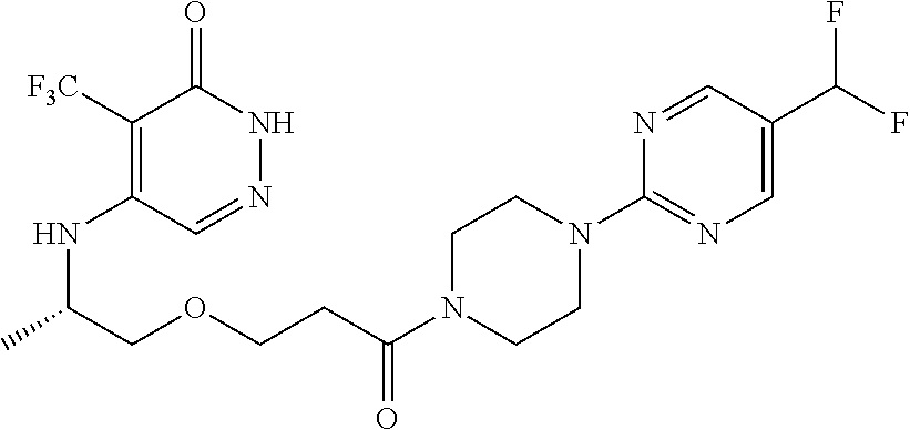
C1([F3C])=C(NC(C)COCCC(N2CCN(C3=NC=C(C(F)F)C=N3)CC2)=O)C=NNC1=O
